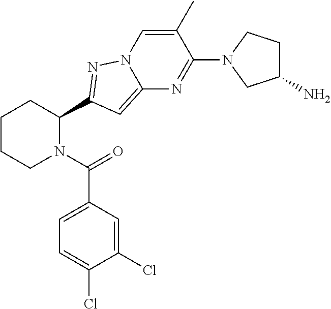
C1CCN(C(=O)C2=CC=C(Cl)C(Cl)=C2)C(C2=NN3C(=C2)N=C(N2CC(N)CC2)C(C)=C3)C1
